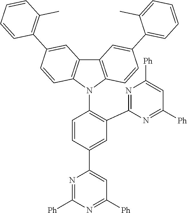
C1=C(C2=CC([Ph])=NC([Ph])=N2)C=CC(N2C3=C(C4=C2C=CC(C2=C(C)C=CC=C2)=C4)C=C(C2=CC=CC=C2C)C=C3)=C1C1=NC([Ph])=CC([Ph])=N1
